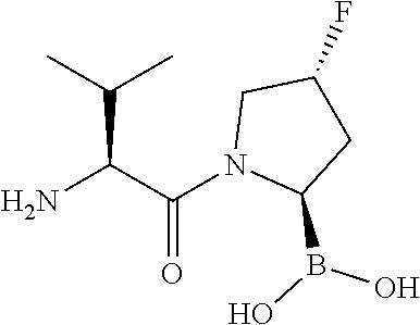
NC(C(N1C(B(O)O)CC(F)C1)=O)C(C)C
